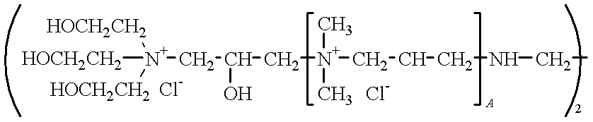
[HOCH2CH2][N+]([HOCH2CH2])([HOCH2CH2])CC(O)C[N+](C)(C)CCCNCC
